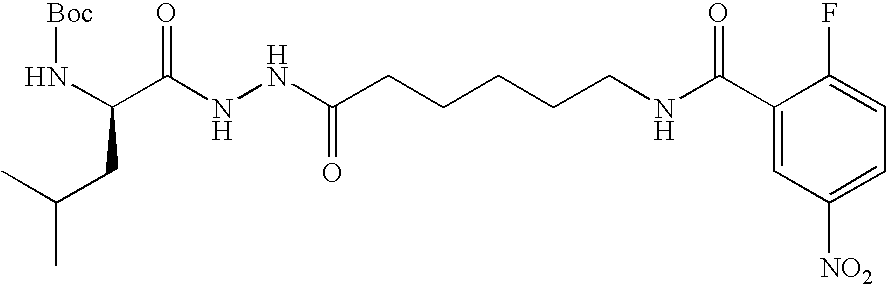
[Boc]NC(C(NNC(=O)CCCCCNC(C1=CC([NO2])=CC=C1F)=O)=O)CC(C)C
